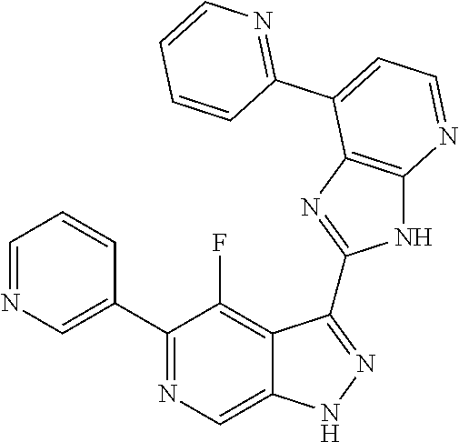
C1=NC=C(C2=NC=C3C(=C2F)C(C2=NC4=C(N2)N=CC=C4C2=NC=CC=C2)=NN3)C=C1
